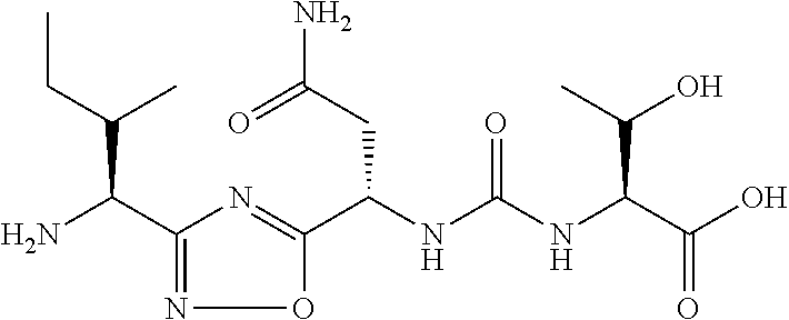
C(NC(NC(C(O)=O)C(O)C)=O)(C1=NC(C(N)C(CC)C)=NO1)CC(N)=O
